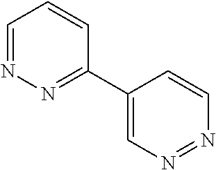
C1=NN=C(C2=CN=NC=C2)C=C1
